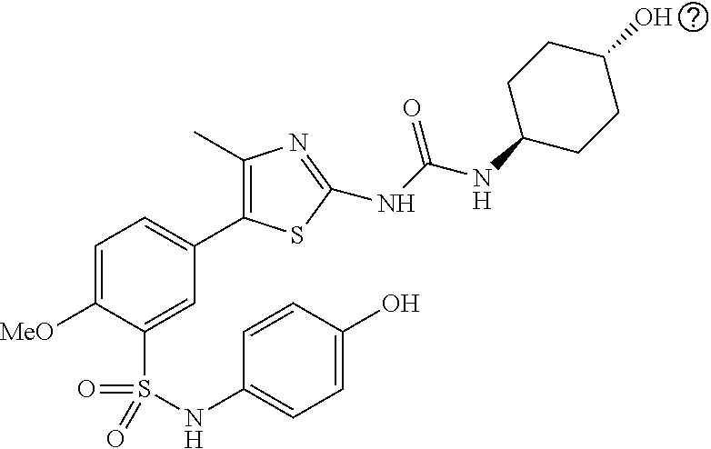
C1(C)=C(C2=CC=C([MeO])C(S(=O)(=O)NC3=CC=C(O)C=C3)=C2)SC(NC(NC2CCC(O)CC2)=O)=N1
